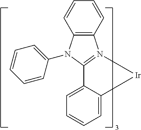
C12=C(C=CC=C1)N(C1=CC=CC=C1)C1=N2[Ir]C2=CC=CC=C12
